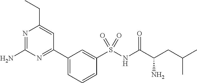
N1=C(N)N=C(C2=CC=CC(S(NC(C(CC(C)C)N)=O)(=O)=O)=C2)C=C1CC
